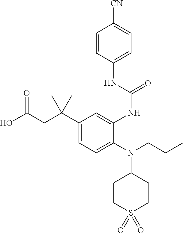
C1(N(C2CCS(=O)(=O)CC2)CCC)=CC=C(C(CC(O)=O)(C)C)C=C1NC(=O)NC1=CC=C([CN])C=C1
